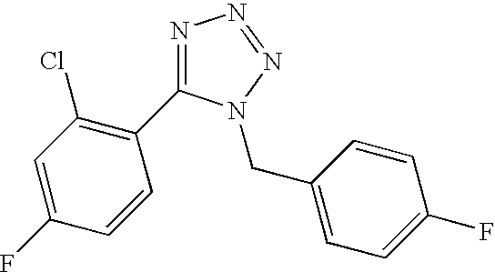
N1=C(C2=C(Cl)C=C(F)C=C2)N(CC2=CC=C(F)C=C2)N=N1
